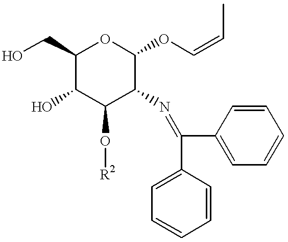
C1(CO)C(O)C(O[R2])C(N=C(C2=CC=CC=C2)C2=CC=CC=C2)C(OC=CC)O1
